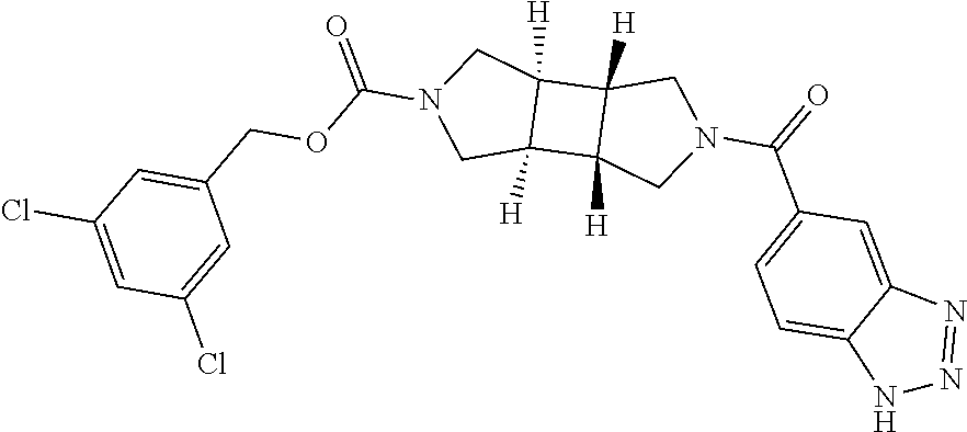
C12([H])C([H])(C3([H])C1([H])CN(C(=O)C1=CC=C4C(=C1)N=NN4)C3)CN(C(OCC1=CC(Cl)=CC(Cl)=C1)=O)C2
